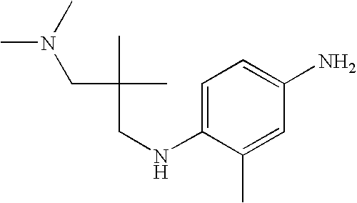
CN(CC(C)(C)CNC1=CC=C(N)C=C1C)C
